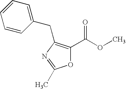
C1(C(OC)=O)=C(CC2=CC=CC=C2)N=C(C)O1
